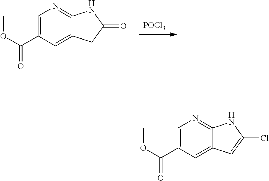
[POCl3].C1=C(C(OC)=O)C=C2C(=N1)NC(=O)C2.C1=C(C(OC)=O)C=C2C(=N1)NC(Cl)=C2
